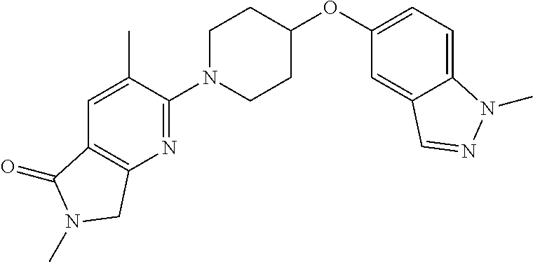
C1N(C2=NC3=C(C=C2C)C(=O)N(C)C3)CCC(OC2=CC=C3C(=C2)C=NN3C)C1
